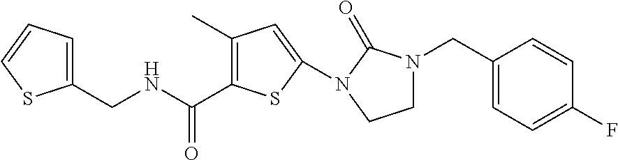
C(=O)(C1=C(C)C=C(N2C(=O)N(CC3=CC=C(F)C=C3)CC2)S1)NCC1=CC=CS1
